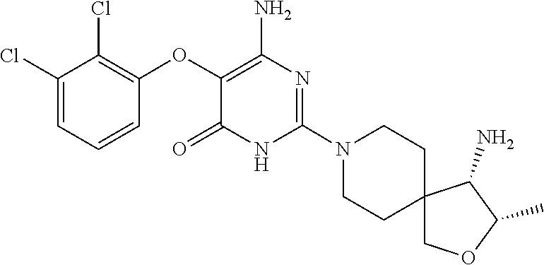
C1CN(C2=NC(N)=C(OC3=C(Cl)C(Cl)=CC=C3)C(=O)N2)CCC12COC(C)C2N
